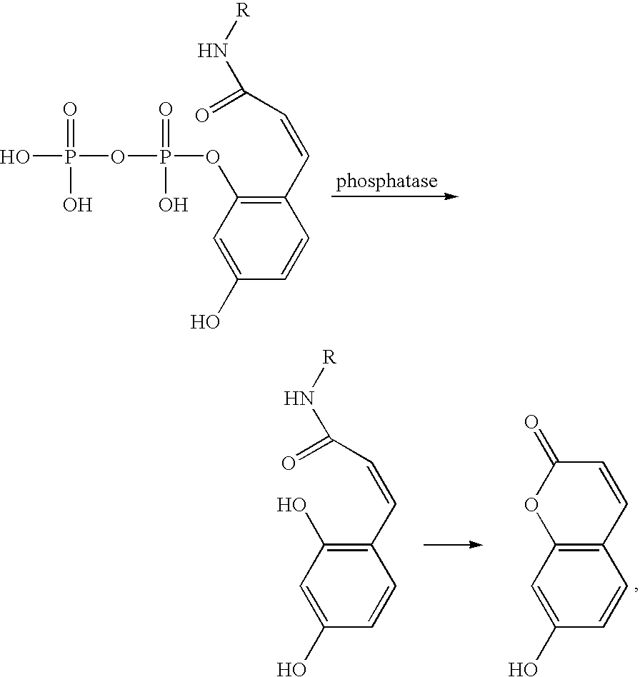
C1=CC(C=CC(=O)N[R])=C(OP(=O)(O)OP(O)(=O)O)C=C1O.C1=CC(C=CC(=O)N[R])=C(O)C=C1O.C1=CC2=C(C=C1O)OC(=O)C=C2
